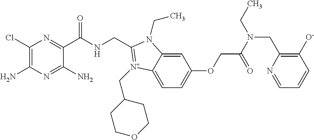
C1(Cl)=C(N)N=C(N)C(C(NCC2=[N+](CC3CCOCC3)C3=CC=C(OCC(=O)N(CC4=C([O-])C=CC=N4)CC)C=C3N2CC)=O)=N1
